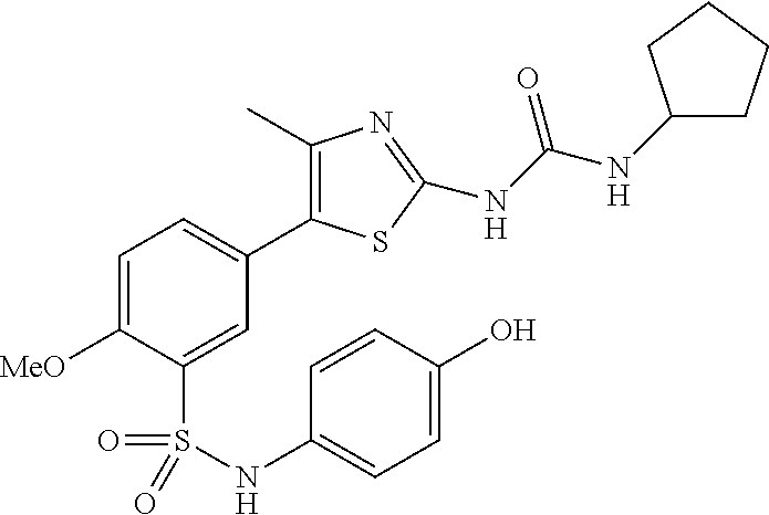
C1=C([MeO])C(S(=O)(=O)NC2=CC=C(O)C=C2)=CC(C2=C(C)N=C(NC(=O)NC3CCCC3)S2)=C1
